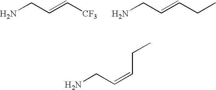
NCC=C[CF3].NCC=CCC.NCC=CCC
